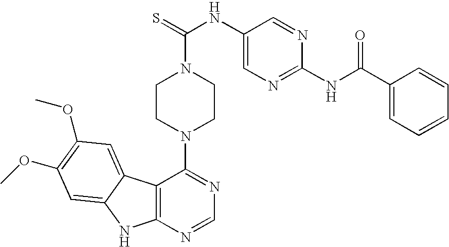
C12=C(N=CN=C1N1CCN(C(NC3=CN=C(NC(C4=CC=CC=C4)=O)N=C3)=S)CC1)NC1=CC(OC)=C(OC)C=C21
